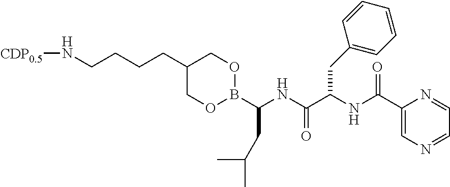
C1(CCCCN[CDP0.5])COB(C(NC(C(NC(C2=CN=CC=N2)=O)CC2=CC=CC=C2)=O)CC(C)C)OC1
